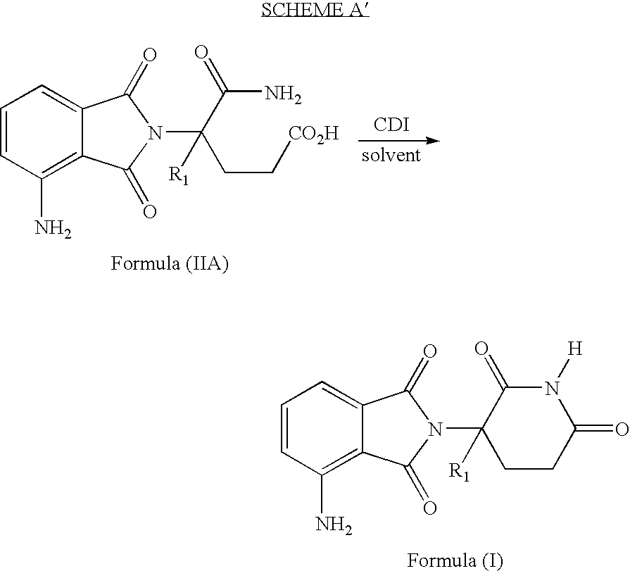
C1=CC(N)=C2C(=C1)C(=O)N(C1([R1])C(=O)N([H])C(=O)CC1)C2=O.[CDI].C1=CC(N)=C2C(=C1)C(=O)N(C(C(N)=O)(CC[CO2H])[R1])C2=O
